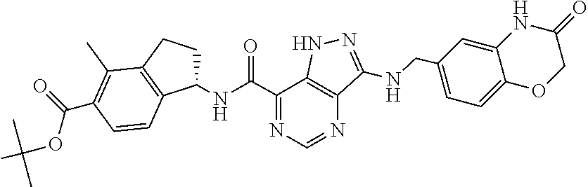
O=C(C1=NC=NC2=C1NN=C2NCC1=CC=C2C(=C1)NC(=O)CO2)NC1CCC2=C1C=CC(C(=O)OC(C)(C)C)=C2C
